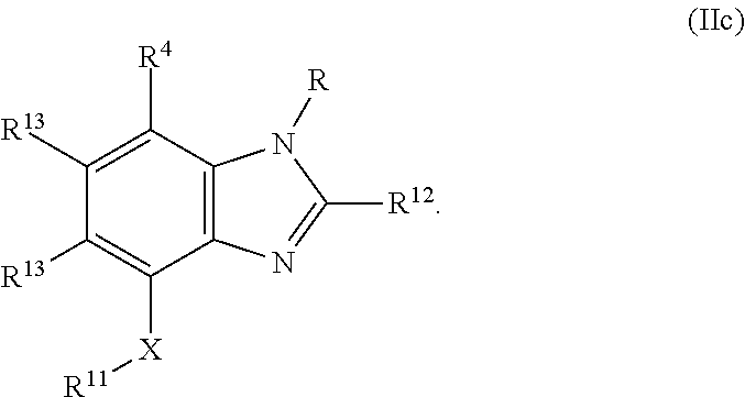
C1([R4])=C([R13])C([R13])=C([X][R11])C2=C1N([R])C([R12])=N2
